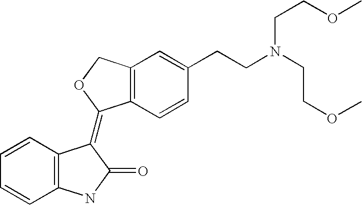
C12=C(C=CC(CCN(CCOC)CCOC)=C1)C(=C1C3=C(C=CC=C3)NC1=O)OC2
